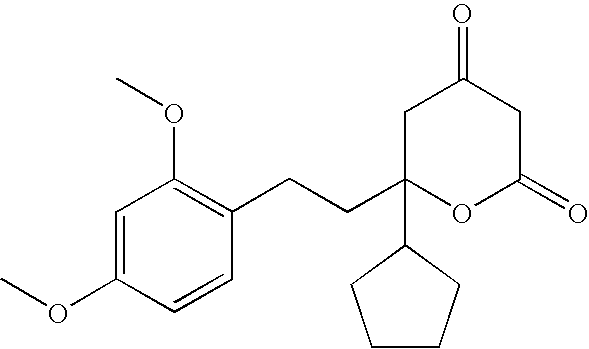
C1=C(OC)C=CC(CCC2(C3CCCC3)OC(=O)CC(=O)C2)=C1OC
